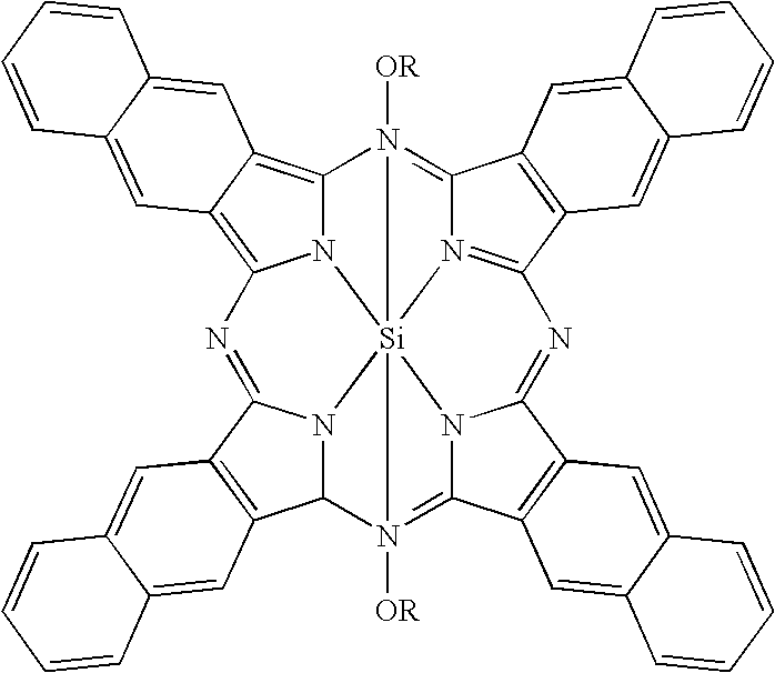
N12C3=C4C(=C1N=C1N5C(C6=C1C=C1C(=C6)C=CC=C1)N1([OR])=C6N7C(=NC8=N9C(=N3([OR])[Si]25971)C1=C8C=C2C(=C1)C=CC=C2)C1=C6C=C2C(=C1)C=CC=C2)C=C1C(=C4)C=CC=C1
